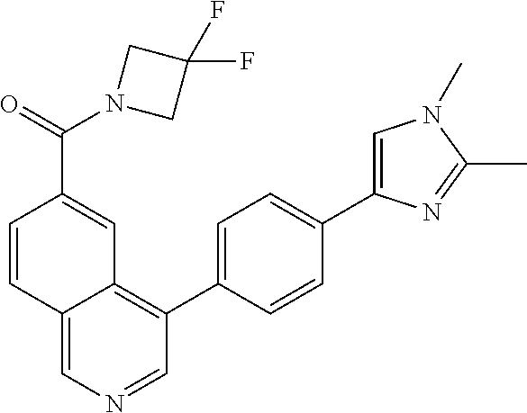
C12=CN=CC(C3=CC=C(C4=CN(C)C(C)=N4)C=C3)=C1C=C(C(=O)N1CC(F)(F)C1)C=C2
